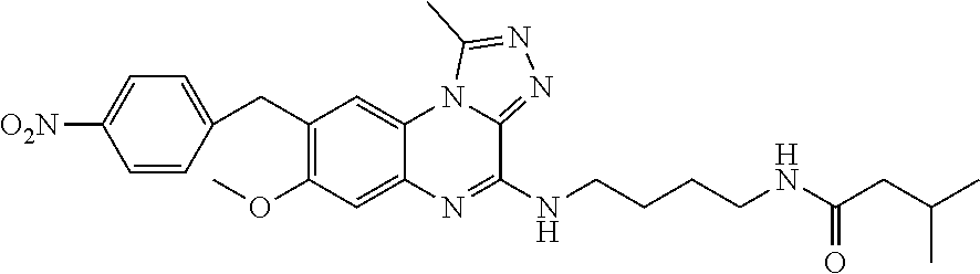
C(CC(NCCCCNC1=NC2=CC(OC)=C(CC3=CC=C([O2N])C=C3)C=C2N2C1=NN=C2C)=O)(C)C
